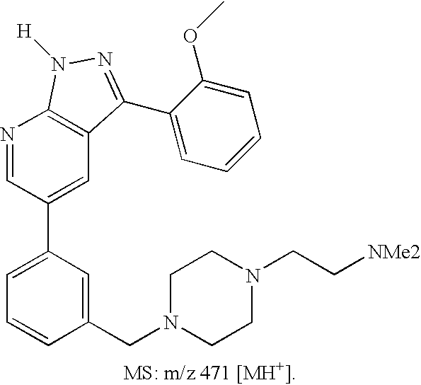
C1=C(C2=CC3=C(N=C2)N([H])N=C3C2=CC=CC=C2OC)C=C(CN2CCN(CC[NMe2])CC2)C=C1
